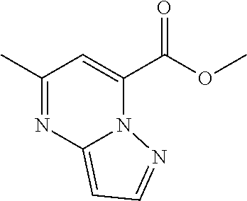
C1(C)=NC2=CC=NN2C(C(OC)=O)=C1
